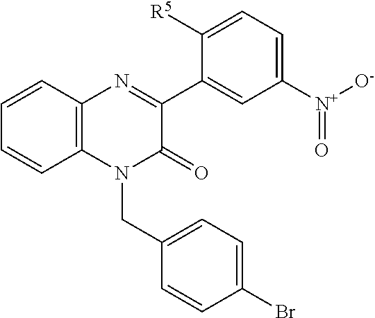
C1=CC2=C(C=C1)N(CC1=CC=C(Br)C=C1)C(=O)C(C1=CC([N+]([O-])=O)=CC=C1[R5])=N2
